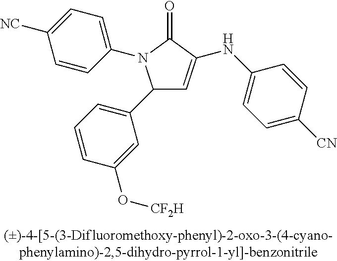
C1(C2=CC=CC(O[CF2H])=C2)C=C(NC2=CC=C([CN])C=C2)C(=O)N1C1=CC=C([CN])C=C1
